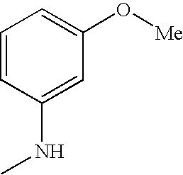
C1=CC(NC)=CC(O[Me])=C1
